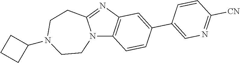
N12C3=C(N=C1CCN(C1CCC1)CC2)C=C(C1=CN=C([CN])C=C1)C=C3
